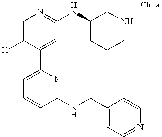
C1=C(Cl)C(C2=CC=CC(NCC3=CC=NC=C3)=N2)=CC(NC2CCCNC2)=N1
